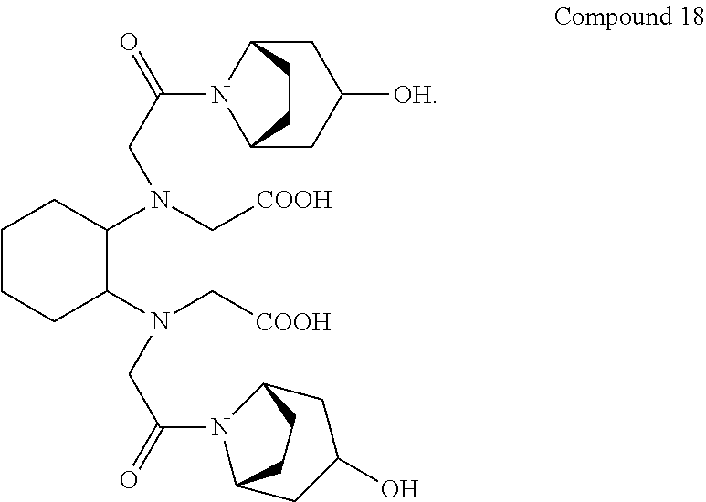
C1CCC(N(C[COOH])CC(=O)N2C3CC(O)CC2CC3)C(N(C[COOH])CC(=O)N2C3CC([OH])CC2CC3)C1
